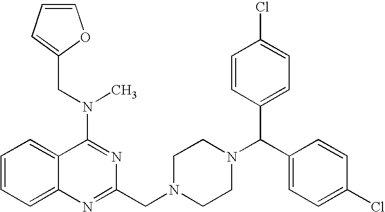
C1=CC=C2C(=C1)C(N(CC1=CC=CO1)C)=NC(CN1CCN(C(C3=CC=C(Cl)C=C3)C3=CC=C(Cl)C=C3)CC1)=N2
